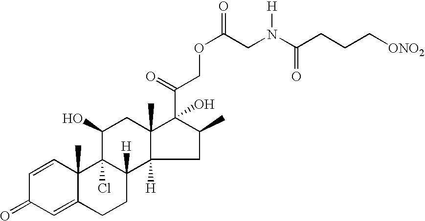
C1=CC2(C)C(=CC1=O)CCC1([H])C2(Cl)C(O)CC2(C)C1([H])CC(C)C2(C(=O)COC(CN(C(CCC[ONO2])=O)[H])=O)O
